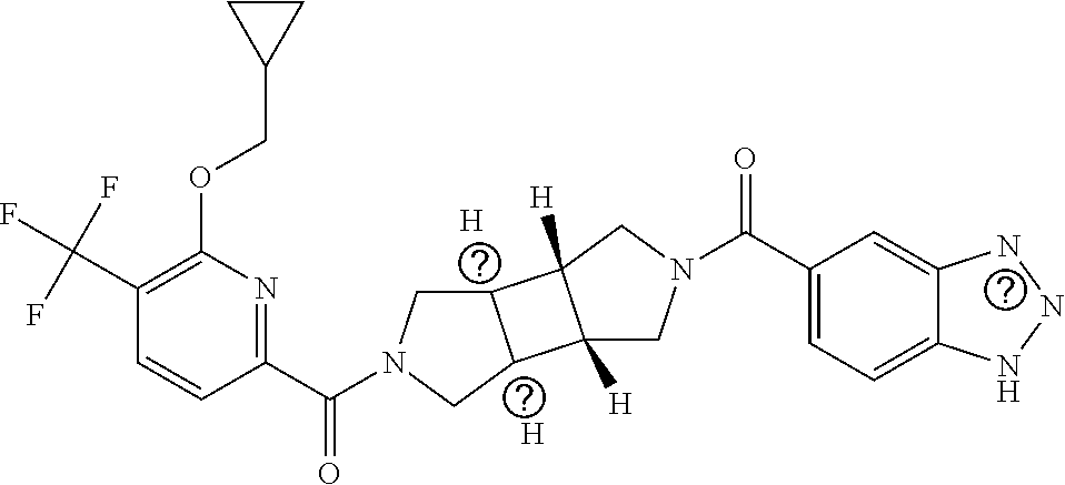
[H].[H].C1(C(F)(F)F)=C(OCC2CC2)N=C(C(N2CC3C(C2)C2([H])C3([H])CN(C(C3=CC=C4C(=C3)NNN4)=O)C2)=O)C=C1
